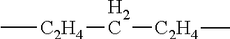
C[C2H4]C[C2H4]C
